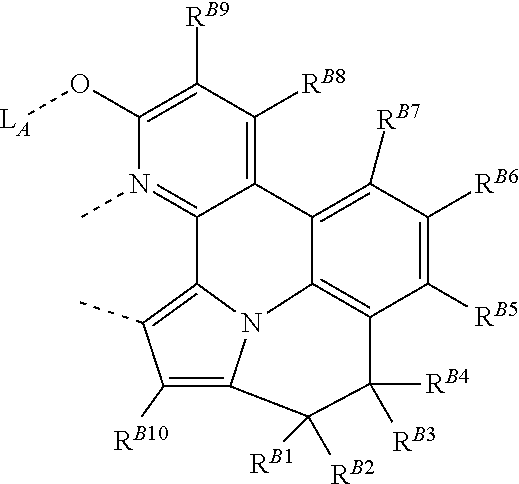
N12C3=C([RB10])C(C)=C1C1=N(C)C(O[LA])=C([RB9])C([RB8])=C1C1=C([RB7])C([RB6])=C([RB5])C(=C21)C([RB4])([RB3])C3([RB2])[RB1]
